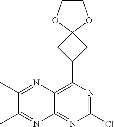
ClC1=NC(C2CC3(C2)OCCO3)=C2C(=N1)N=C(C)C(C)=N2
